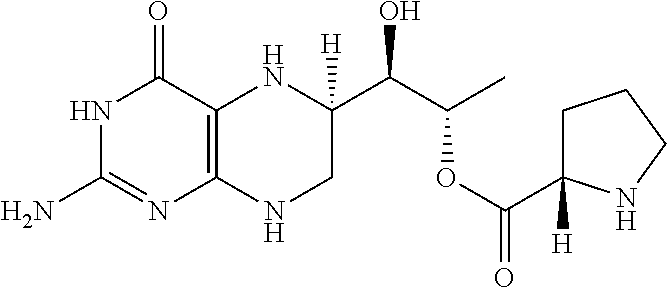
N1C(N)=NC2=C(C1=O)NC(C(C(C)OC(C1([H])CCCN1)=O)O)([H])CN2
